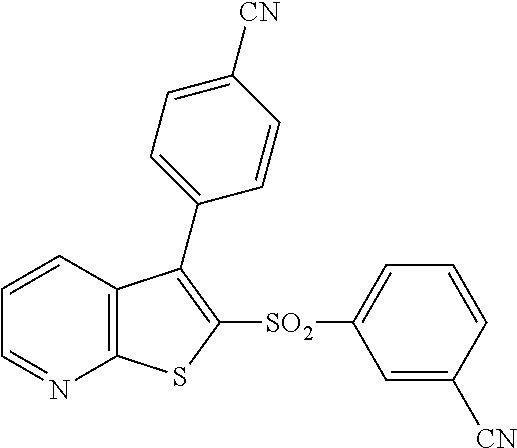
C1=CC2=C(N=C1)SC([SO2]C1=CC=CC([CN])=C1)=C2C1=CC=C([CN])C=C1
